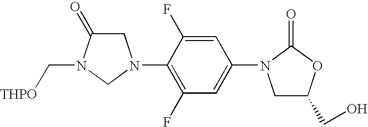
C1(N2CC(=O)N(C[THPO])C2)=C(F)C=C(N2CC(CO)OC2=O)C=C1F
